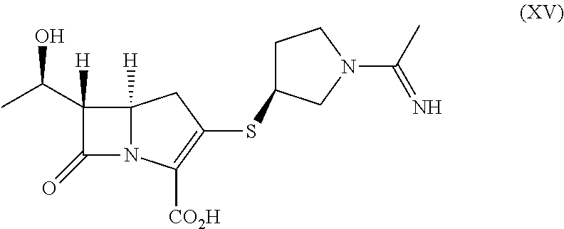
C12([H])N(C([CO2H])=C(SC3CCN(C(=N)C)C3)C1)C(=O)C2([H])C(C)O
